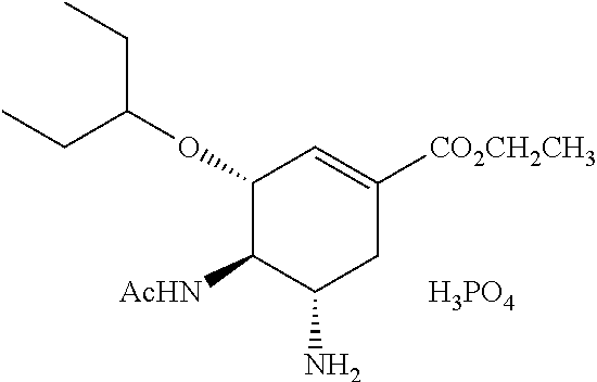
C1(OC(CC)CC)C([AcHN])C(N)CC([CO2CH2CH3])=C1.[H3PO4]
